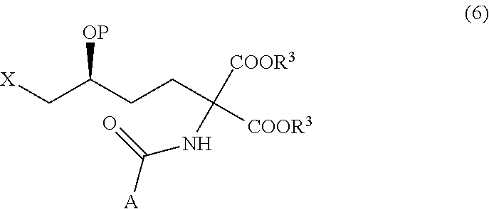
C(C([COOR3])([COOR3])NC([A])=O)CC(C[X])[OP]
